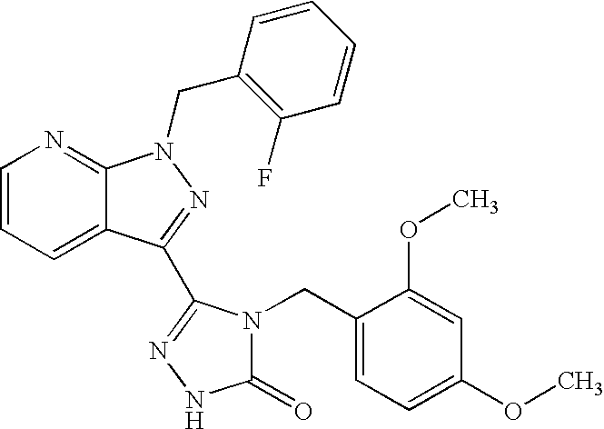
C1=CC=C2C(=N1)N(CC1=C(F)C=CC=C1)N=C2C1=NNC(=O)N1CC1=CC=C(OC)C=C1OC
